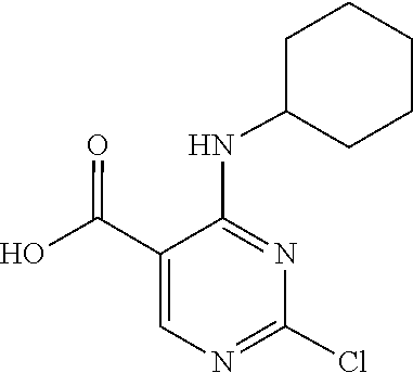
N(C1CCCCC1)C1=NC(Cl)=NC=C1C(O)=O
